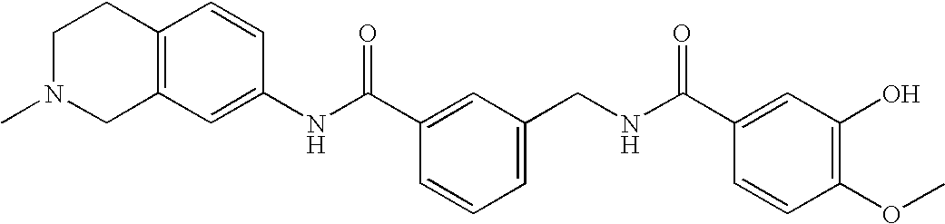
C1(NC(C2=CC(CNC(C3=CC(O)=C(OC)C=C3)=O)=CC=C2)=O)=CC2=C(C=C1)CCN(C)C2
